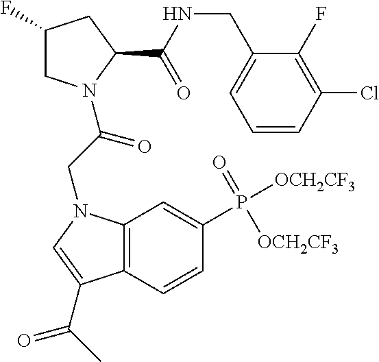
C1(F)CN(C(=O)CN2C3=C(C=CC(P([OCH2CF3])(=O)[OCH2CF3])=C3)C(C(C)=O)=C2)C(C(NCC2=CC=CC(Cl)=C2F)=O)C1
